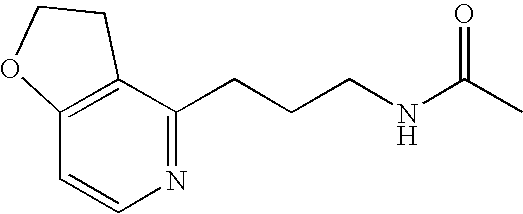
C12=C(C(CCCNC(C)=O)=NC=C1)CCO2
